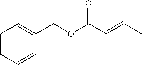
C1=CC=CC(COC(C=CC)=O)=C1
